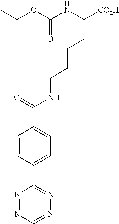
N1=CN=NC(C2=CC=C(C(=O)NCCCCC([CO2H])NC(OC(C)(C)C)=O)C=C2)=N1
